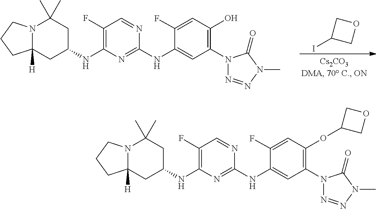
C1(N2N=NN(C)C2=O)=C(OC2COC2)C=C(F)C(NC2=NC(NC3CC4([H])N(C(C)(C)C3)CCC4)=C(F)C=N2)=C1.C1(N2N=NN(C)C2=O)=C(O)C=C(F)C(NC2=NC(NC3CC4([H])N(C(C)(C)C3)CCC4)=C(F)C=N2)=C1.IC1COC1
